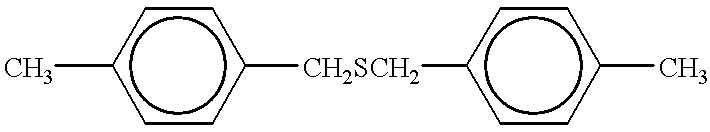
c1(C)ccc([CH2SCH2]c2ccc(C)cc2)cc1
